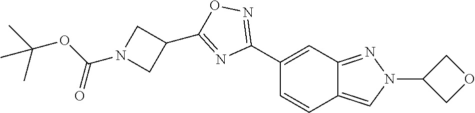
C1(C2=NOC(C3CN(C(OC(C)(C)C)=O)C3)=N2)=CC2=NN(C3COC3)C=C2C=C1
